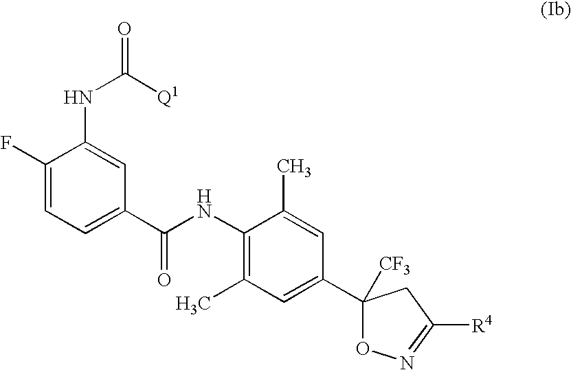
C1(F)=CC=C(C(NC2=C(C)C=C(C3([CF3])ON=C([R4])C3)C=C2C)=O)C=C1NC(=O)[Q1]
